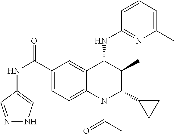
C1(C(NC2=CNN=C2)=O)=CC=C2C(=C1)C(NC1=NC(C)=CC=C1)C(C)C(C1CC1)N2C(C)=O
